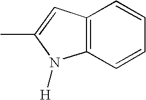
C12=C(C=CC=C1)N([H])C(C)=C2
